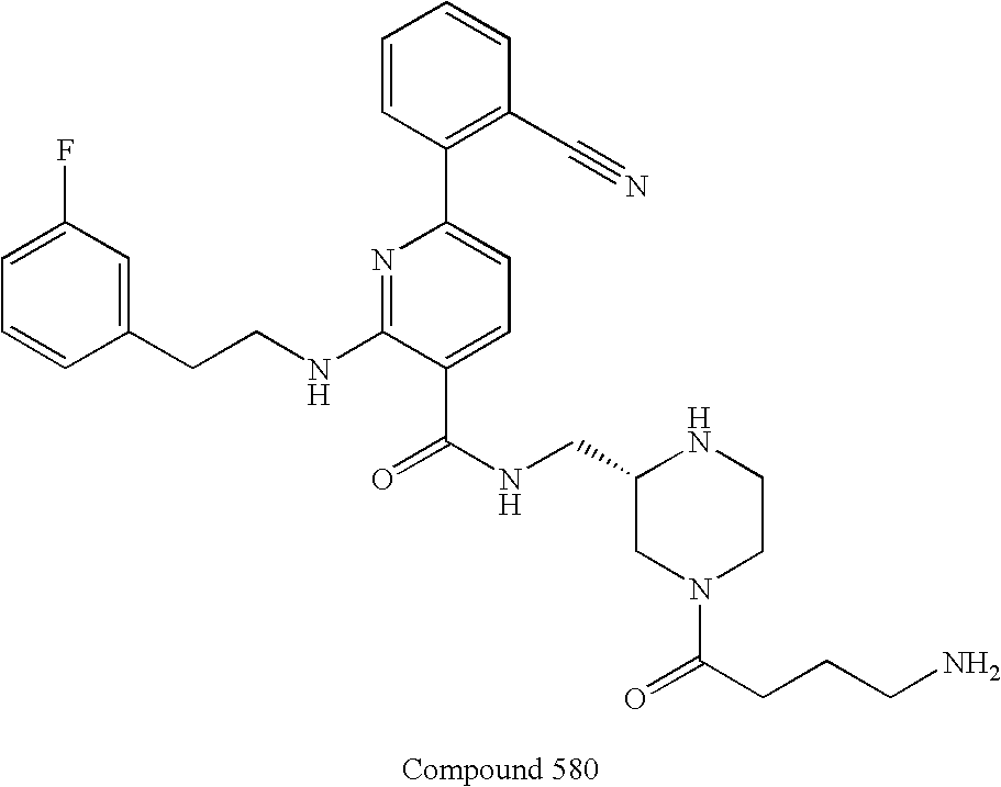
C1=CC(CCNC2=NC(C3=C(C#N)C=CC=C3)=CC=C2C(NCC2CN(C(CCCN)=O)CCN2)=O)=CC(F)=C1
